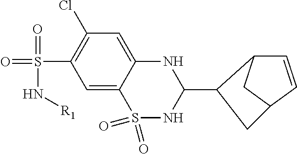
C1=C2C(=CC(Cl)=C1S(=O)(=O)N[R1])NC(C1C3C=CC(C3)C1)NS2(=O)=O
